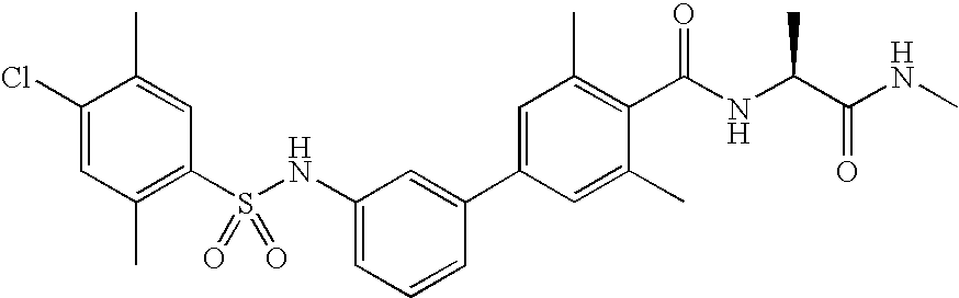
C1(NS(C2=C(C)C=C(Cl)C(C)=C2)(=O)=O)=CC=CC(C2=CC(C)=C(C(NC(C(NC)=O)C)=O)C(C)=C2)=C1
